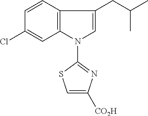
C12=C(N(C3=NC([CO2H])=CS3)C=C1CC(C)C)C=C(Cl)C=C2
